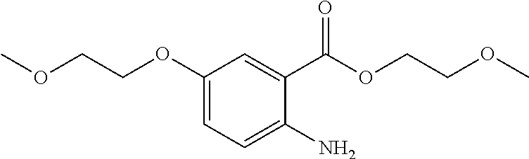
C1(OCCOC)=CC=C(N)C(C(OCCOC)=O)=C1
